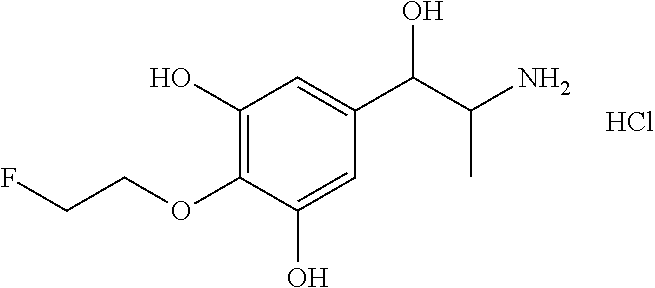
C1(O)=C(OCCF)C(O)=CC(C(C(N)C)O)=C1.Cl
